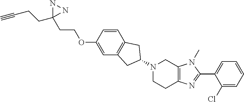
N1(C2CC3=C(C=CC(OCCC4(CCC#C)N=N4)=C3)C2)CCC2=C(C1)N(C)C(C1=CC=CC=C1Cl)=N2
